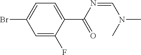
C1(C(=O)N=CN(C)C)=CC=C(Br)C=C1F
